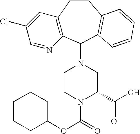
C12=C(C(N3CCN(C(=O)OC4CCCCC4)C(C(O)=O)C3)C3=C(CC1)C=CC=C3)N=CC(Cl)=C2
